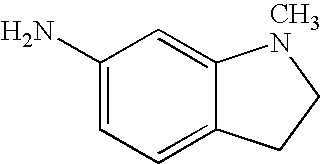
NC1=CC=C2C(=C1)[CH3N]CC2
